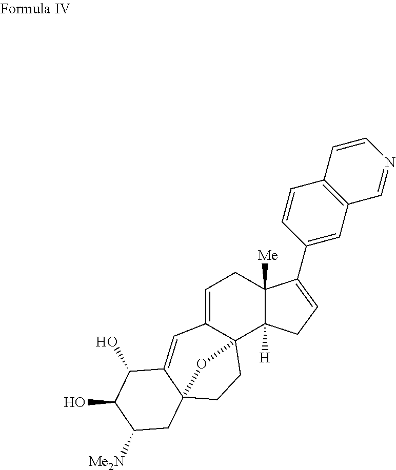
C1=C2C3(C4([H])C([Me])(C1)C(C1=CC5=C(C=C1)C=CN=C5)=CC4)CCC1(C(=C2)C(O)C(O)C([Me2N])C1)O3
